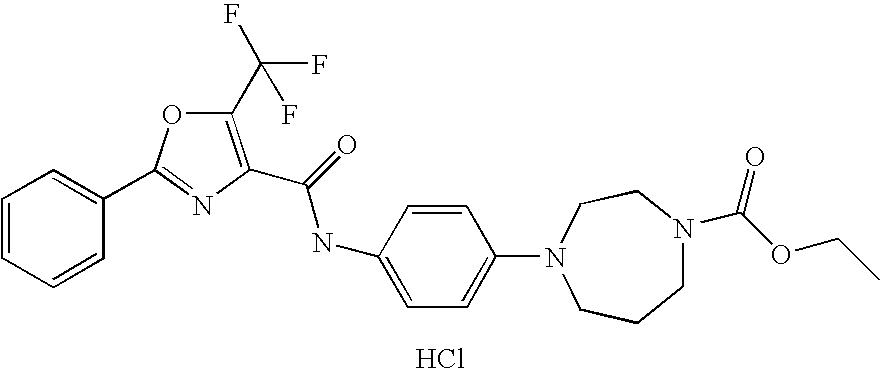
C1=CC=CC(C2=NC(C(=O)NC3=CC=C(N4CCCN(C(=O)OCC)CC4)C=C3)=C(C(F)(F)F)O2)=C1.Cl
